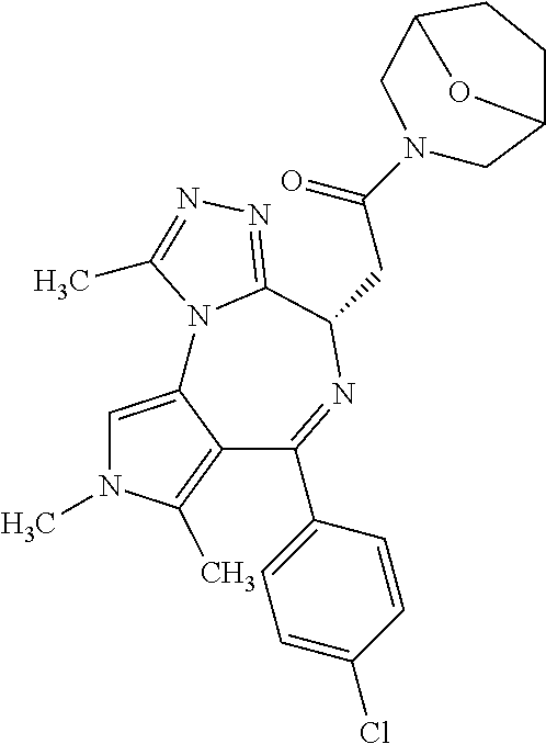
C1=C2C(=C(C)N1C)C(C1=CC=C(Cl)C=C1)=NC(CC(N1CC3CCC(C1)O3)=O)C1=NN=C(C)N21
